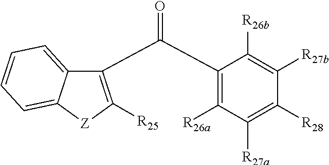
C1([R26a])=C(C(=O)C2=C([R25])[Z]C3=CC=CC=C32)C([R26b])=C([R27b])C([R28])=C1[R27a]
